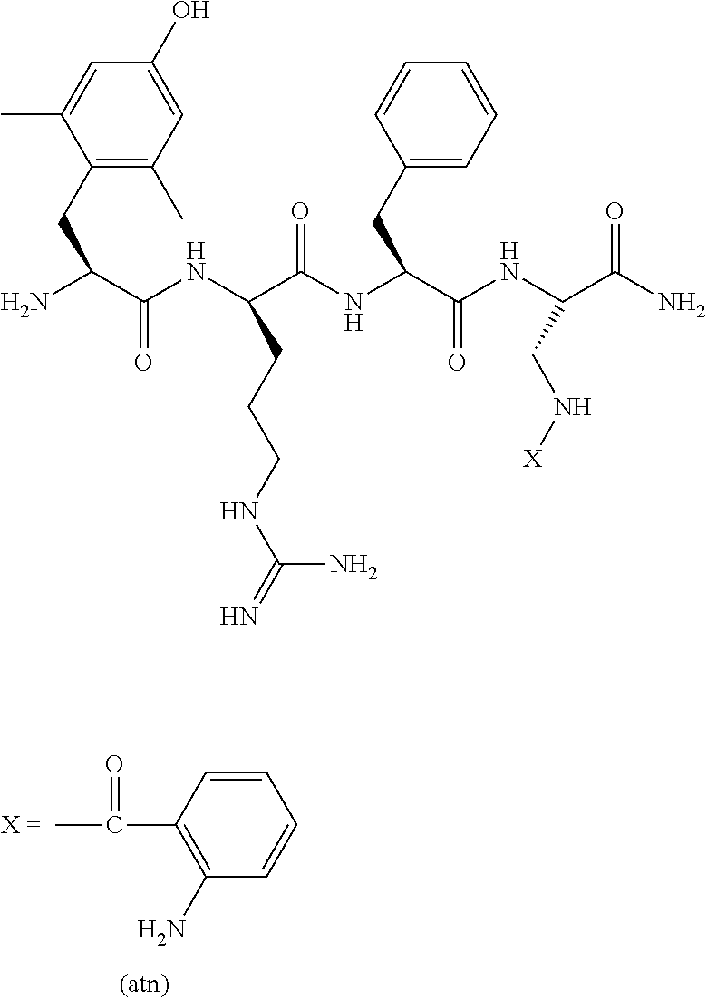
C1=CC=CC(C(C)=O)=C1N.NC(C(NC(C(NC(C(NC(C(N)=O)CN[X])=O)CC1=CC=CC=C1)=O)CCCNC(=N)N)=O)CC1=C(C)C=C(O)C=C1C
